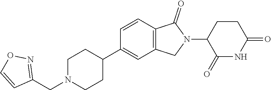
C1=CC2=C(C=C1C1CCN(CC3=NOC=C3)CC1)CN(C1C(=O)NC(=O)CC1)C2=O
